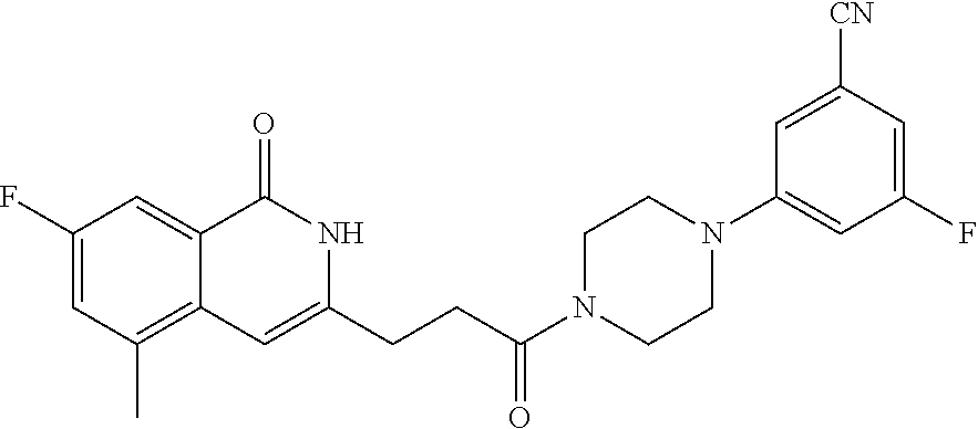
C1(F)=CC(C)=C2C(=C1)C(=O)NC(CCC(N1CCN(C3=CC(F)=CC([CN])=C3)CC1)=O)=C2
